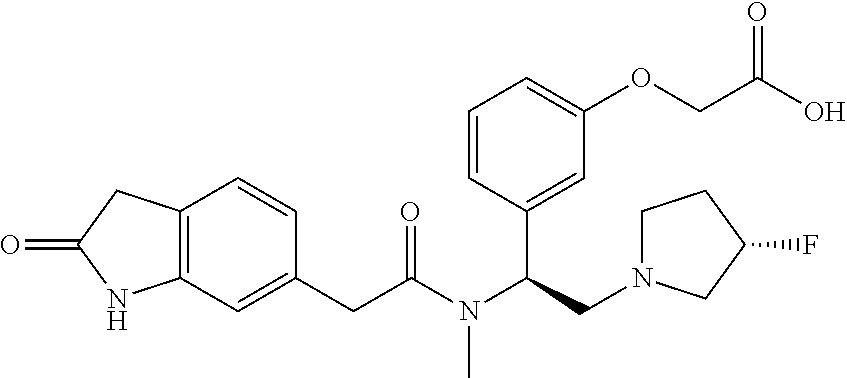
C12=C(C=C(CC(N(C(CN3CCC(F)C3)C3=CC(OCC(O)=O)=CC=C3)C)=O)C=C1)NC(=O)C2
